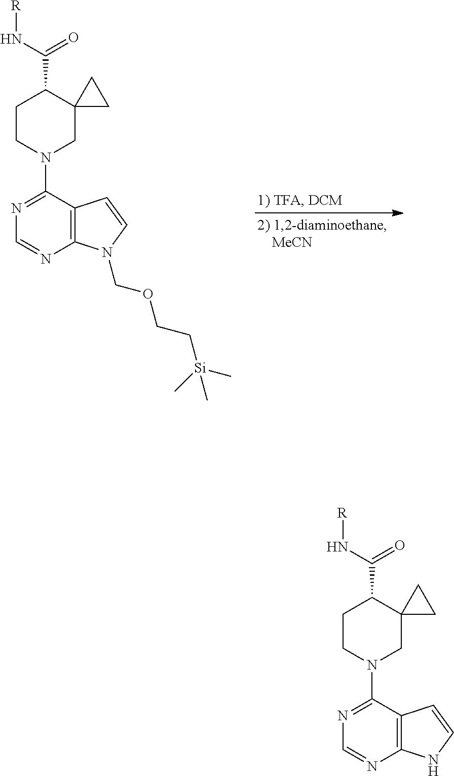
C1CN(C2=NC=NC3=C2C=CN3COCC[Si](C)(C)C)CC2(C1C(N[R])=O)CC2.C1CN(C2=NC=NC3=C2C=CN3)CC2(C1C(N[R])=O)CC2
